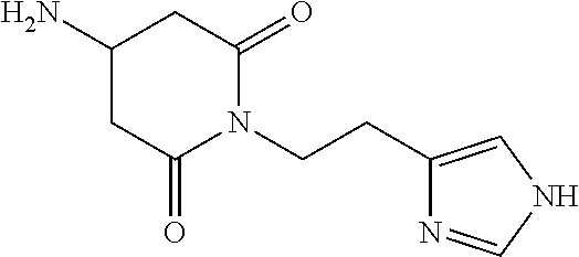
C1(N)CC(=O)N(CCC2=CNC=N2)C(=O)C1
